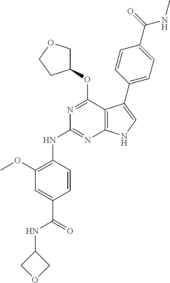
C1(NC(C2=CC(OC)=C(NC3=NC4=C(C(OC5COCC5)=N3)C(C3=CC=C(C(=O)NC)C=C3)=CN4)C=C2)=O)COC1
